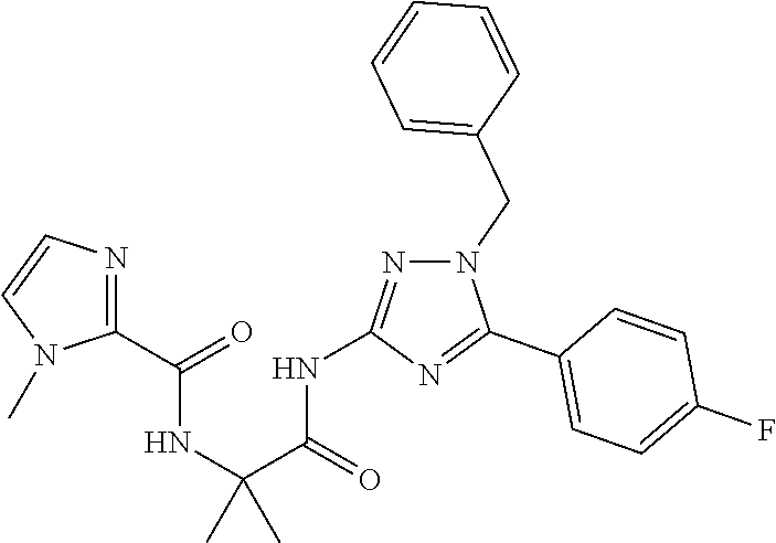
C1(C2=NC(NC(C(NC(=O)C3=NC=CN3C)(C)C)=O)=NN2CC2=CC=CC=C2)=CC=C(F)C=C1
